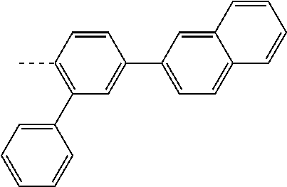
C1=CC=C(C2=C(C)C=CC(C3=CC=C4C(=C3)C=CC=C4)=C2)C=C1
